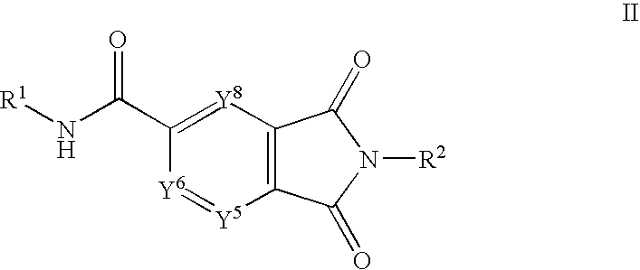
N(C(C1=[Y8]C2=C(C(=O)N([R2])C2=O)[Y5]=[Y6]1)=O)[R1]
